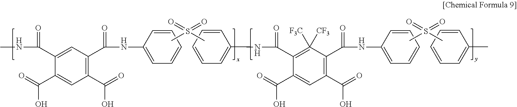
CNC(C1=CC(C(NC2=CC=CC=C2)=O)=C(C(=O)O)C=C1C(=O)O)=O.CS(C)(=O)=O.CS(C)(=O)=O.C1=CC(C)=CC=C1.C1=CC(NC(C2=C([F3C])([CF3])C(C(NC3=CC=CC=C3)=O)=C(C(=O)O)C=C2C(=O)O)=O)=CC=C1
